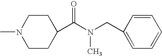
C1CC(C(N(CC2=CC=CC=C2)C)=O)CCN1C
